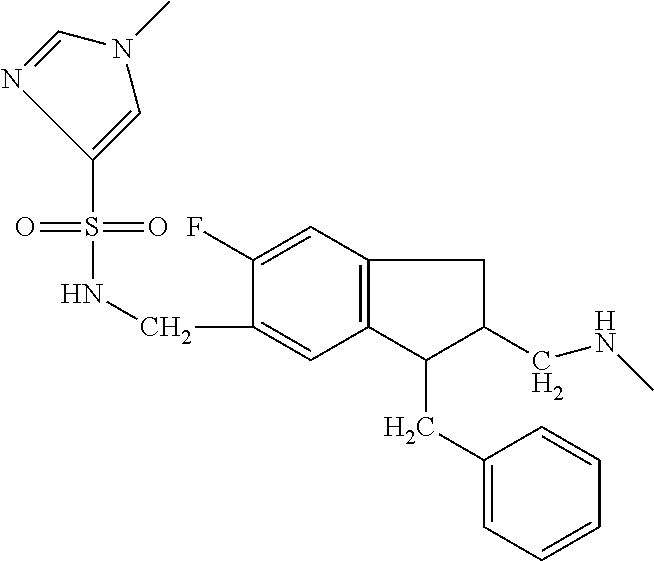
C12=C(C=C(F)C(CNS(=O)(=O)C3=CN(C)C=N3)=C1)CC(CNC)C2CC1=CC=CC=C1
